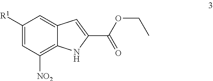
C1([R1])=CC([NO2])=C2C(=C1)C=C(C(OCC)=O)N2
